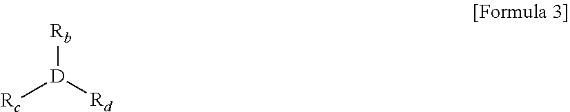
[Rb][D]([Rd])[Rc]
